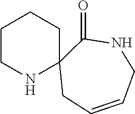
C1CNC2(CC1)CC=CCNC2=O
